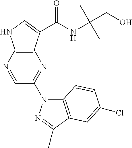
N1=CC(N2C3=C(C(C)=N2)C=C(Cl)C=C3)=NC2=C1NC=C2C(NC(CO)(C)C)=O
